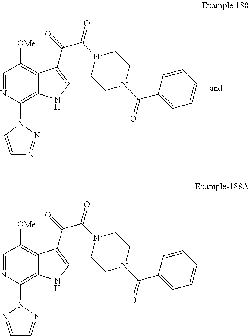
C1=NC(N2C=CN=N2)=C2C(=C1[OMe])C(C(=O)C(N1CCN(C(C3=CC=CC=C3)=O)CC1)=O)=CN2.C1=NC(N2N=CC=N2)=C2C(=C1[OMe])C(C(=O)C(N1CCN(C(C3=CC=CC=C3)=O)CC1)=O)=CN2
